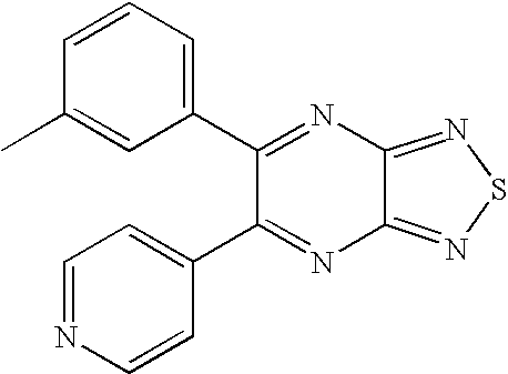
C1(C2=CC=CC(C)=C2)=NC2=NSN=C2N=C1C1=CC=NC=C1
